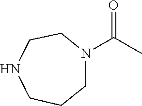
C1N(C(C)=O)CCNCC1
